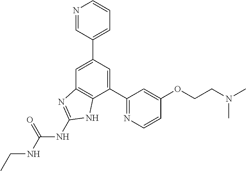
C1=C(C2=CC=CN=C2)C=C(C2=NC=CC(OCCN(C)C)=C2)C2=C1N=C(NC(NCC)=O)N2
